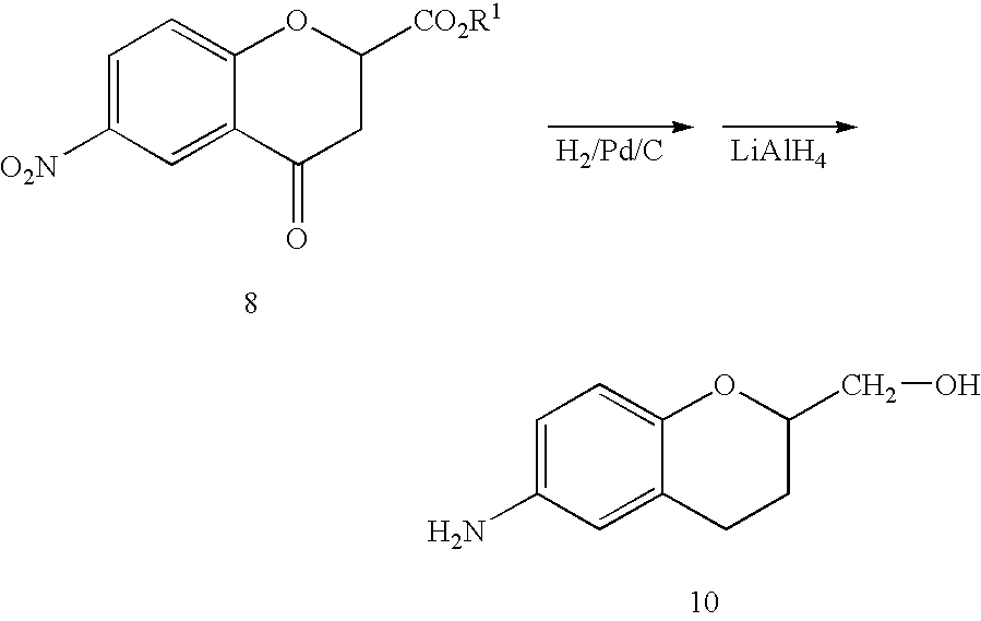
C1=C(N)C=C2C(=C1)OC(CO)CC2.C1=C([O2N])C=C2C(=C1)OC([CO2R1])CC2=O.[LiAlH4]
